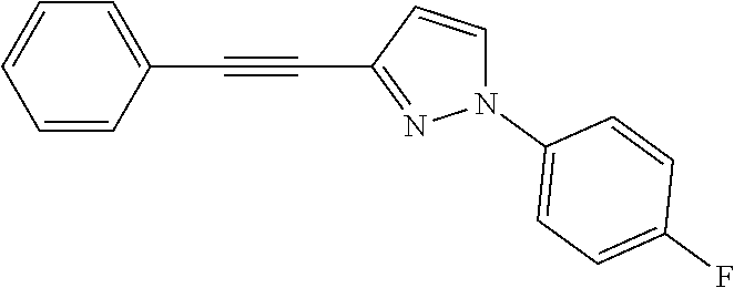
C1=CC(C#CC2=NN(C3=CC=C(F)C=C3)C=C2)=CC=C1
